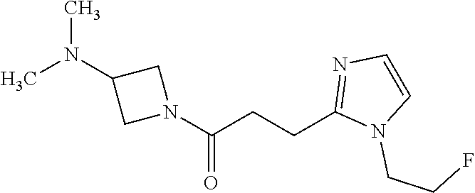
CN(C1CN(C(CCC2=NC=CN2CCF)=O)C1)C
